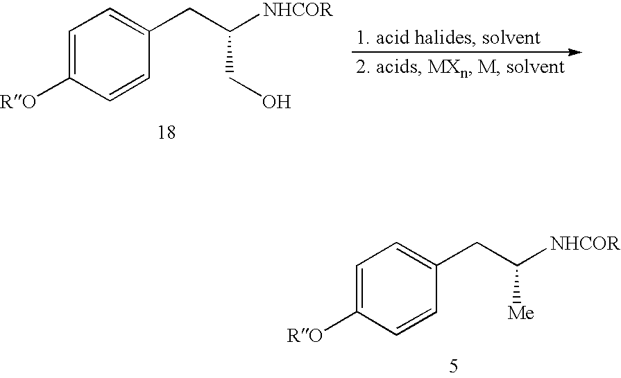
C1=C([RO])C=CC(CC([NHCOR])CO)=C1.C1=C([RO])C=CC(CC([NHCOR])[Me])=C1
